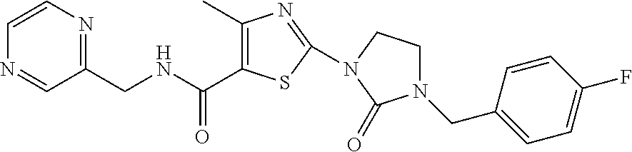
C(NCC1=NC=CN=C1)(=O)C1=C(C)N=C(N2CCN(CC3=CC=C(F)C=C3)C2=O)S1
